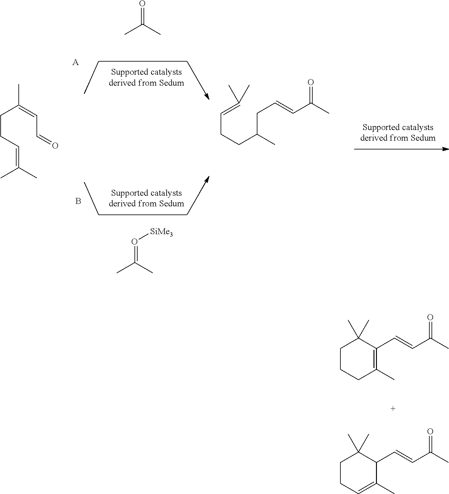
C(CC=C(C)C)C(=CC=O)C.[A].CC(C)=O.B.CC(C)=O[SiMe3].C(CCC(CC=CC(C)=O)C)=C(C)C.C1CCC(C)=C(C=CC(C)=O)C1(C)C.C1CC=C(C)C(C=CC(C)=O)C1(C)C
